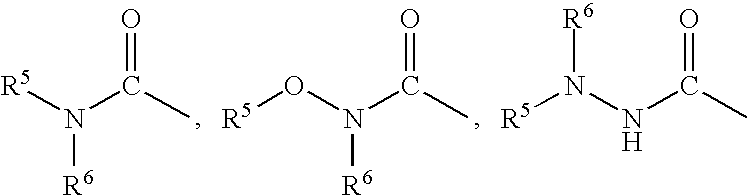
[R5]N(C(C)=O)[R6].O(N(C(C)=O)[R6])[R5].N(NC(C)=O)([R5])[R6]
